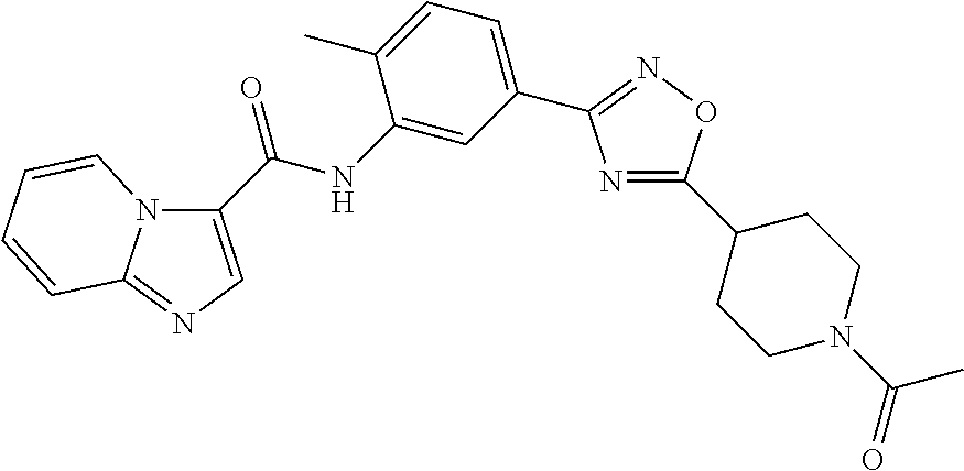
N1=C(C2CCN(C(=O)C)CC2)ON=C1C1=CC=C(C)C(NC(=O)C2=CN=C3N2C=CC=C3)=C1
